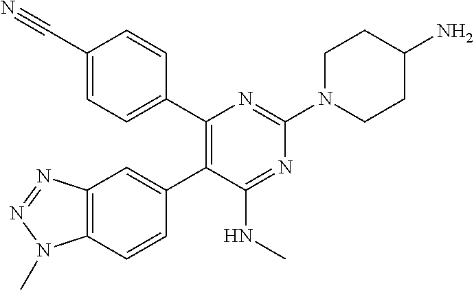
C1(C#N)=CC=C(C2=C(C3=CC4=C(C=C3)N(C)N=N4)C(NC)=NC(N3CCC(N)CC3)=N2)C=C1
